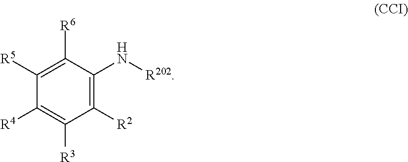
C1([R5])=C([R6])C(N[R202])=C([R2])C([R3])=C1[R4]
